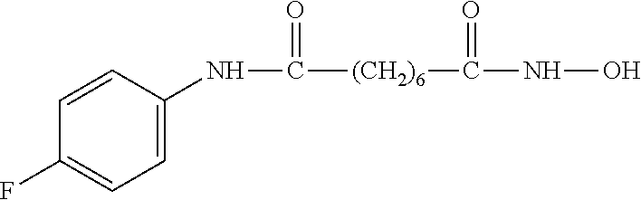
N(C([(CH2)6]C(NO)=O)=O)C1=CC=C(F)C=C1
